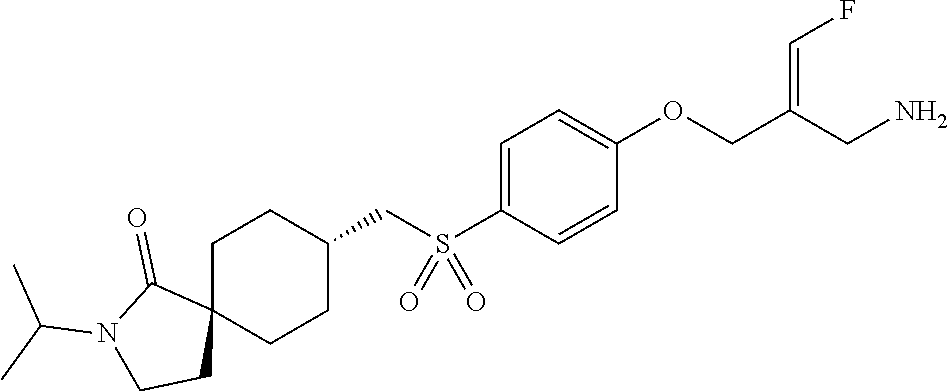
C1=C(S(CC2CCC3(CC2)C(=O)N(C(C)C)CC3)(=O)=O)C=CC(OCC(CN)=CF)=C1
